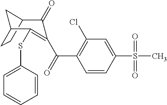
C12CCC(C1)C(SC1=CC=CC=C1)=C(C(C1=C(Cl)C=C(S(=O)(=O)C)C=C1)=O)C2=O
